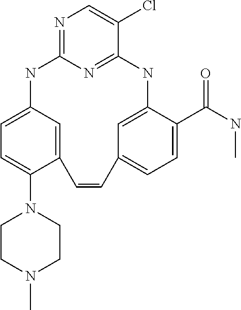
C1CN(C)CCN1C1=CC=C2C=C1C=CC1=CC=C(C(NC)=O)C(=C1)NC1=NC(=NC=C1Cl)N2
